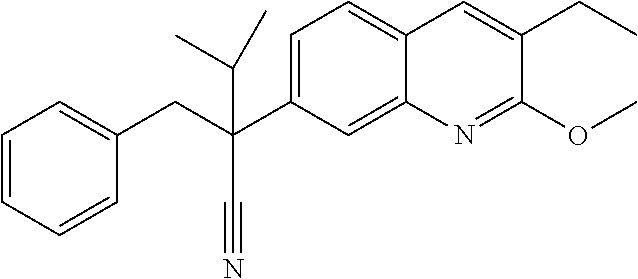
C1=C(C(CC2=CC=CC=C2)(C#N)C(C)C)C=C2C(=C1)C=C(CC)C(OC)=N2
